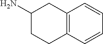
C12=C(C=CC=C1)CCC(N)C2
